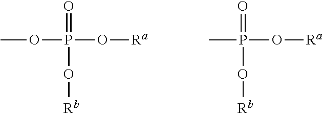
COP(=O)(O[Ra])O[Rb].CP(=O)(O[Ra])O[Rb]
